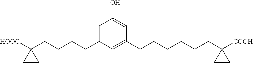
C1=C(CCCCC2([HOOC])CC2)C=C(CCCCCCC2([COOH])CC2)C=C1O
